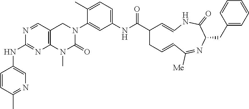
C1=CC(C)=NC=C1NC1=NC2=C(C=N1)CN(C1=CC(NC(C3CC=CC([Me])=NC(CC4=CC=CC=C4)C(=O)NC=C3)=O)=CC=C1C)C(=O)N2C
